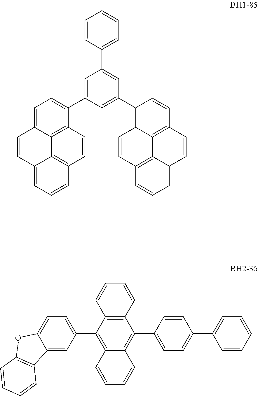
C1=CC2=CC=CC3=C2C2=C(C=C3)C(C3=CC(C4=CC=CC=C4)=CC(C4=C5C6=C(C=C4)C=CC4=CC=CC(=C64)C=C5)=C3)=CC=C12.C1=CC2=C(C=C1)C(C1=CC=C3C(=C1)C1=C(O3)C=CC=C1)=C1C(=C2C2=CC=C(C3=CC=CC=C3)C=C2)C=CC=C1
